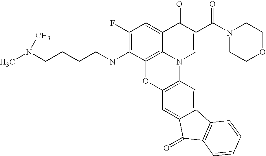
C12=C3C(=CC(F)=C1NCCCCN(C)C)C(=O)C(C(=O)N1CCOCC1)=CN3C1=C(O2)C=C2C(=C1)C1=C(C2=O)C=CC=C1
